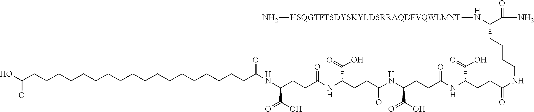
C(CCCCCCCCCCCCCCCCC(NC(C(O)=O)CCC(NC(CCC(NC(CCC(NC(CCC(NCCCCC(N[HSQGTFTSDYSKYLDSRRAQDFVQWLMNT]N)C(N)=O)=O)C(=O)O)=O)C(O)=O)=O)C(=O)O)=O)=O)CC(O)=O
